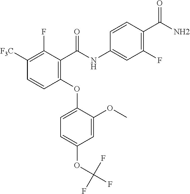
[F3C]C1=C(F)C(C(NC2=CC(F)=C(C(N)=O)C=C2)=O)=C(OC2=CC=C(OC(F)(F)F)C=C2OC)C=C1
